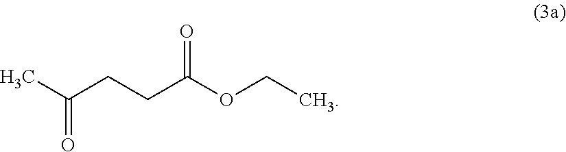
CC(CCC(OCC)=O)=O
